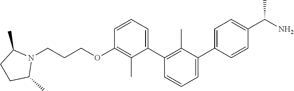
C1(OCCCN2C(C)CCC2C)=C(C)C(C2=C(C)C(C3=CC=C(C(N)C)C=C3)=CC=C2)=CC=C1
